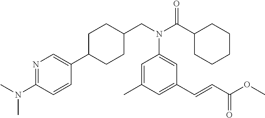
N(C(C1CCCCC1)=O)(C1=CC(C=CC(OC)=O)=CC(C)=C1)CC1CCC(C2=CN=C(N(C)C)C=C2)CC1
